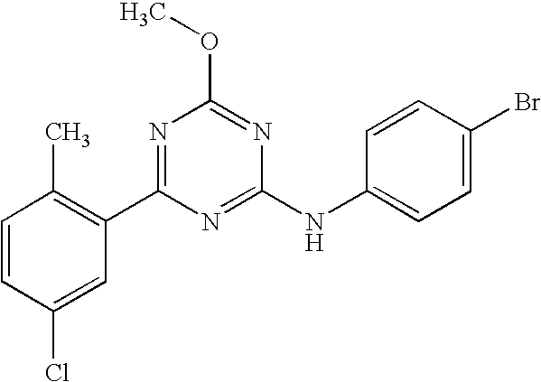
C1=CC(Cl)=CC(C2=NC(OC)=NC(NC3=CC=C(Br)C=C3)=N2)=C1C
